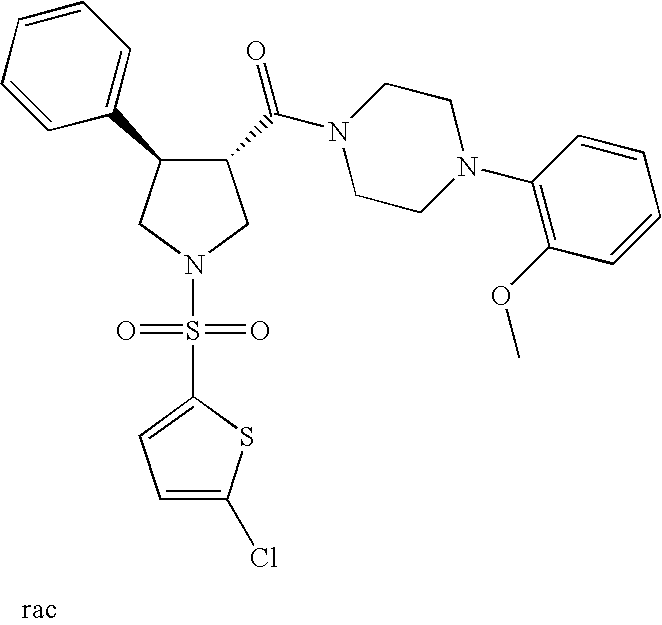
C1(C(N2CCN(C3=C(OC)C=CC=C3)CC2)=O)C(C2=CC=CC=C2)CN(S(=O)(=O)C2=CC=C(Cl)S2)C1
